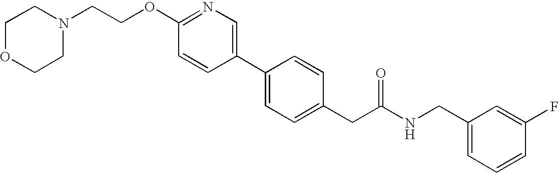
C(OC1=NC=C(C2=CC=C(CC(NCC3=CC=CC(F)=C3)=O)C=C2)C=C1)CN1CCOCC1
